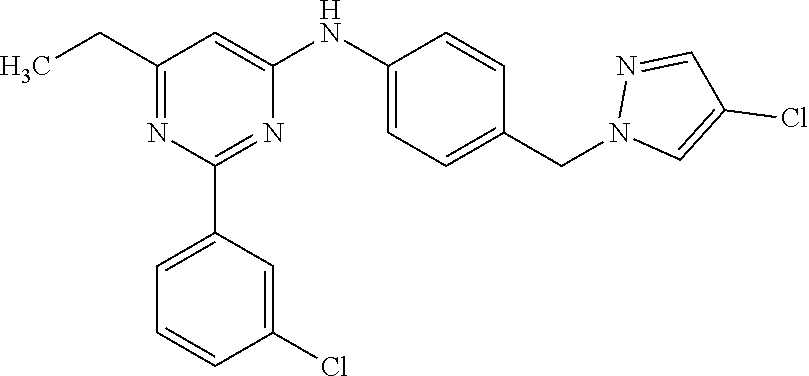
CCC1=NC(C2=CC=CC(Cl)=C2)=NC(NC2=CC=C(CN3C=C(Cl)C=N3)C=C2)=C1
